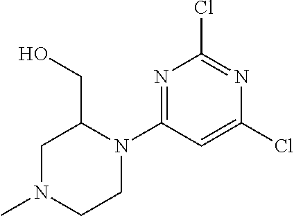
C1N(C)CCN(C2=NC(Cl)=NC(Cl)=C2)C1CO
